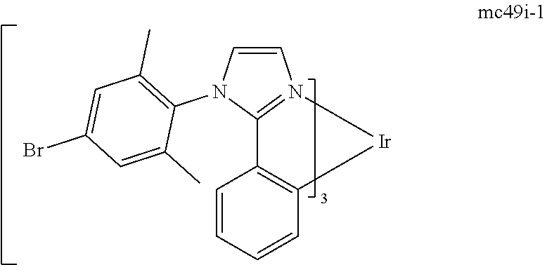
C1=CC=CC2=C1C1=N(C=CN1C1=C(C)C=C(Br)C=C1C)[Ir]2
